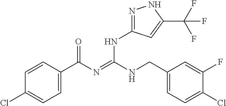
C1=CC(C(N=C(NCC2=CC=C(Cl)C(F)=C2)NC2=NNC(C(F)(F)F)=C2)=O)=CC=C1Cl
